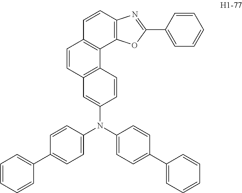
C1=C(N(C2=CC=C(C3=CC=CC=C3)C=C2)C2=CC=C(C3=CC=CC=C3)C=C2)C=CC2=C1C=CC1=C2C2=C(C=C1)N=C(C1=CC=CC=C1)O2
